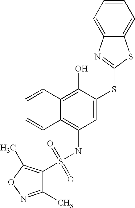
C1=CC=CC2=C(O)C(SC3=NC4=CC=CC=C4S3)=CC(NS(=O)(=O)C3=C(C)ON=C3C)=C12
